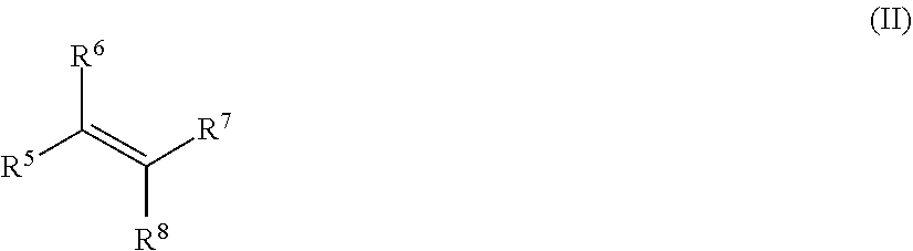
[R8]C(=C([R5])[R6])[R7]
